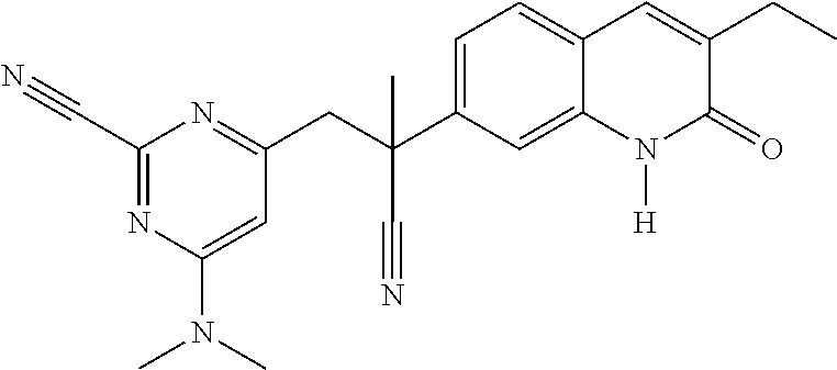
C1(CC(C#N)(C2=CC=C3C(=C2)N([H])C(=O)C(CC)=C3)C)=NC(C#N)=NC(N(C)C)=C1
